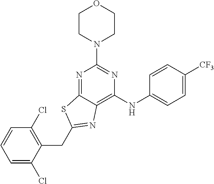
N1=C2C(=C(NC3=CC=C([CF3])C=C3)N=C1N1CCOCC1)N=C(CC1=C(Cl)C=CC=C1Cl)S2
